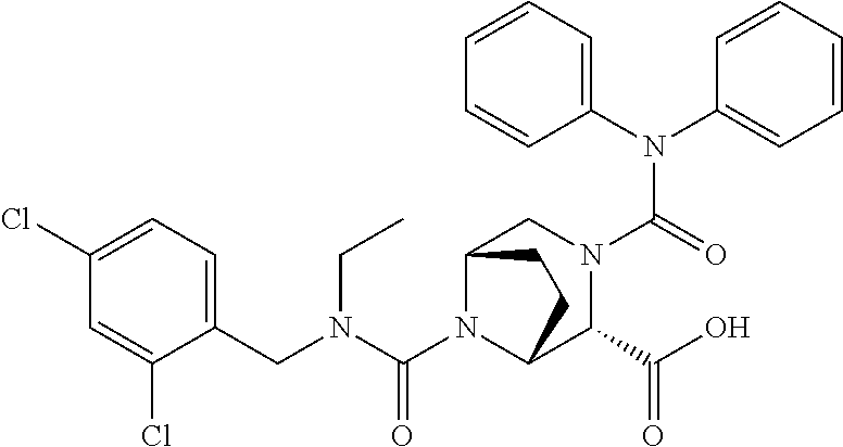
C(N1C2C(C(=O)O)N(C(N(C3=CC=CC=C3)C3=CC=CC=C3)=O)CC1CC2)(N(CC1=CC=C(Cl)C=C1Cl)CC)=O
